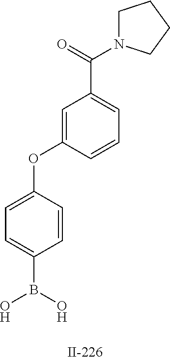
C1=C(OC2=CC(C(=O)N3CCCC3)=CC=C2)C=CC(B(O)O)=C1
